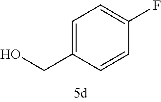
C1=C(CO)C=CC(F)=C1
